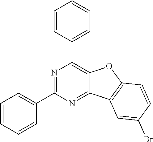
C1(C2=CC=CC=C2)=NC(C2=CC=CC=C2)=C2C(=N1)C1=C(O2)C=CC(Br)=C1
